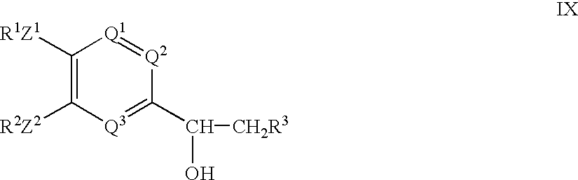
C1([R1Z1])=C([R2Z2])[Q3]=C(C([CH2R3])O)[Q2]=[Q1]1
